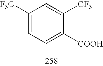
C1=C([F3C])C=C([CF3])C([COOH])=C1
